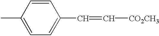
CC1=CC=C(C=C[CO2CH3])C=C1
